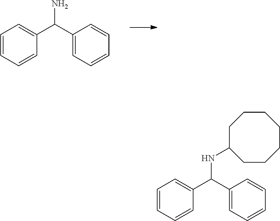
C1=CC=CC(C(C2=CC=CC=C2)N)=C1.C1=CC=CC(C(C2=CC=CC=C2)NC2CCCCCCC2)=C1
